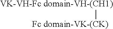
[VK-VH-Fc domain-VH-(CH1)][Fc domain-VK-(CK)]
